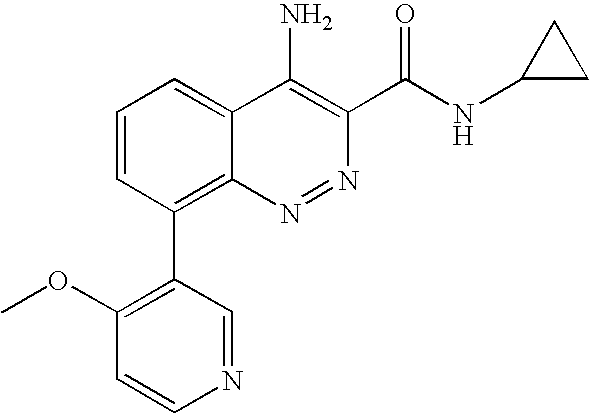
C1=CC(C2=C(OC)C=CN=C2)=C2C(=C1)C(N)=C(C(=O)NC1CC1)N=N2
